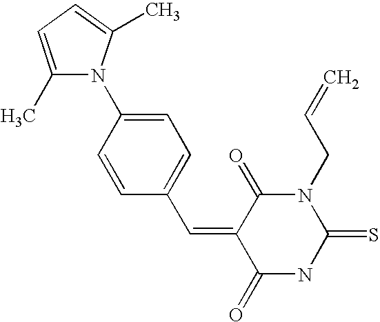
C1(C)=CC=C(C)N1C1=CC=C(C=C2C(=O)NC(=S)N(CC=C)C2=O)C=C1
